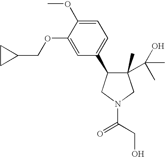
C1(C(C)(O)C)(C)C(C2=CC=C(OC)C(OCC3CC3)=C2)CN(C(CO)=O)C1
